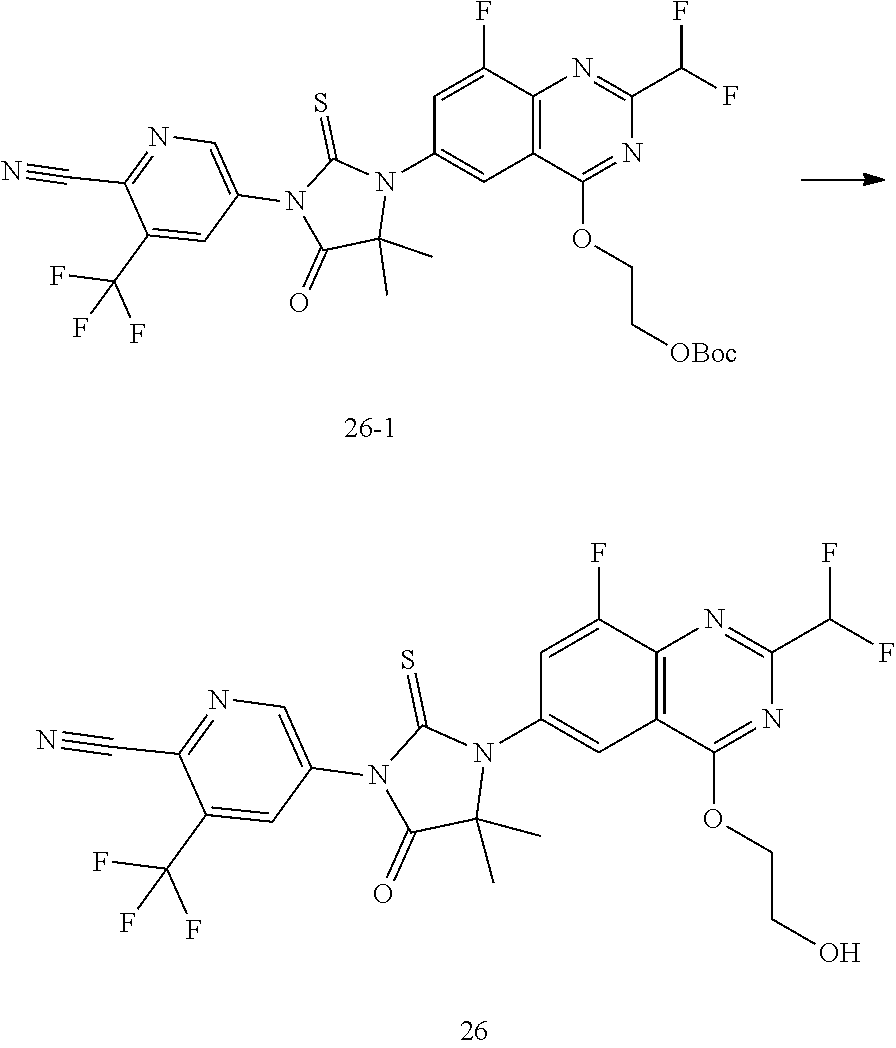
C12=C(C(F)=CC(N3C(=S)N(C4=CN=C(C#N)C(C(F)(F)F)=C4)C(=O)C3(C)C)=C1)N=C(C(F)F)N=C2OCCO.C12=C(C(F)=CC(N3C(=S)N(C4=CN=C(C#N)C(C(F)(F)F)=C4)C(=O)C3(C)C)=C1)N=C(C(F)F)N=C2OCC[OBoc]
